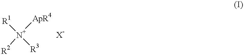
[N+]([ApR4])([R1])([R2])[R3]
